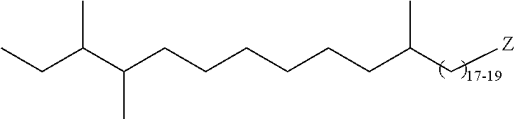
C(CCCCCCC(C[Z])C)(C(CC)C)C
